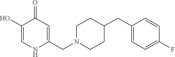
C1(O)=CNC(CN2CCC(CC3=CC=C(F)C=C3)CC2)=CC1=O
